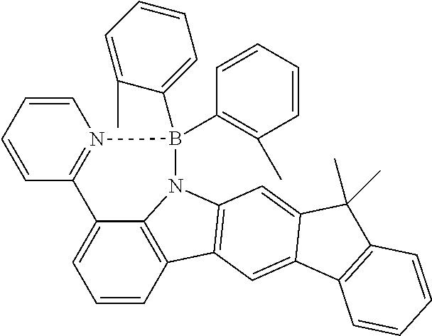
C1=CC2=C3C(=C1)C1=N(C=CC=C1)B(C1=C(C)C=CC=C1)(C1=CC=CC=C1C)N3C1=C2C=C2C(=C1)C(C)(C)C1=C2C=CC=C1
